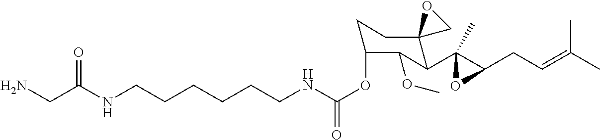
C(CCNC(OC1CCC2(C(C3(C)C(CC=C(C)C)O3)C1OC)CO2)=O)CCCNC(CN)=O
